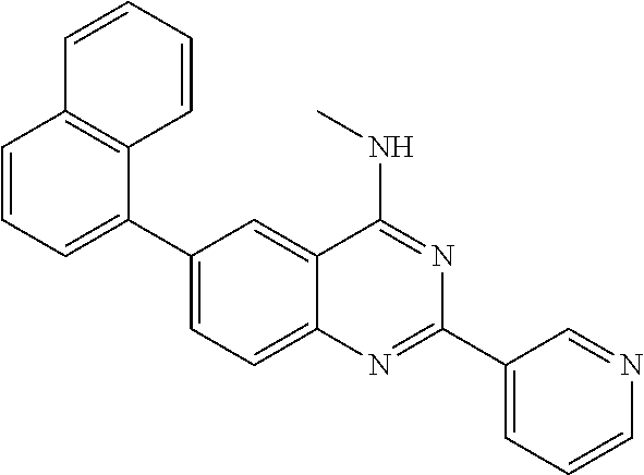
C1(C2=CC=CC3=C2C=CC=C3)=CC=C2C(=C1)C(NC)=NC(C1=CC=CN=C1)=N2
